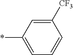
C1([CF3])=CC(*)=CC=C1
